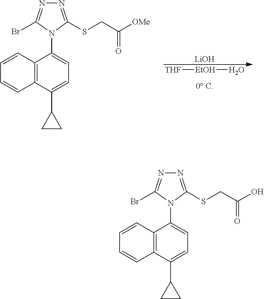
C12=C(C(C3CC3)=CC=C1N1C(SCC(O)=O)=NN=C1Br)C=CC=C2.C12=C(C(C3CC3)=CC=C1N1C(SCC([OMe])=O)=NN=C1Br)C=CC=C2.[LiOH].[THF][EtOH]O
